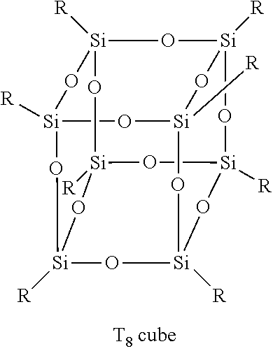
[Si]12([R])O[Si]3([R])O[Si]4([R])O[Si]([R])(O1)O[Si]1([R])O[Si]([R])(O[Si]([R])(O3)O[Si]([R])(O1)O4)O2
